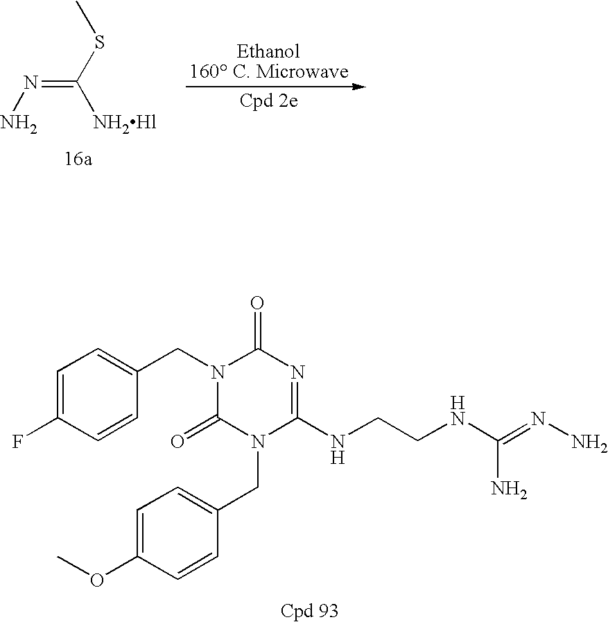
C(SC)([NH2Hl])=NN.C(N1C(=O)N(CC2=CC=C(OC)C=C2)C(NCCNC(N)=NN)=NC1=O)C1=CC=C(F)C=C1
